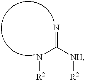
N=C([NH][R2])N[R2]
